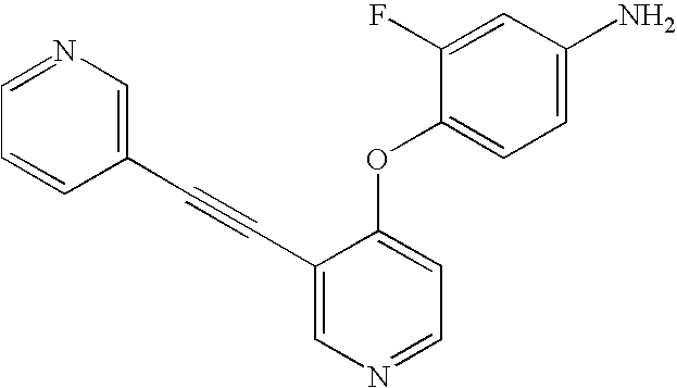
C1=C(N)C=C(F)C(OC2=CC=NC=C2C#CC2=CN=CC=C2)=C1
